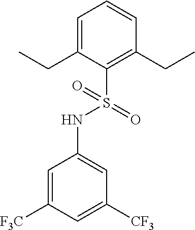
C1=C(CC)C(S(=O)(NC2=CC([CF3])=CC([F3C])=C2)=O)=C(CC)C=C1
